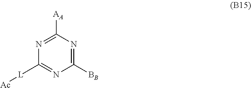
[L](C1=NC([BB])=NC([AA])=N1)[Ac]
